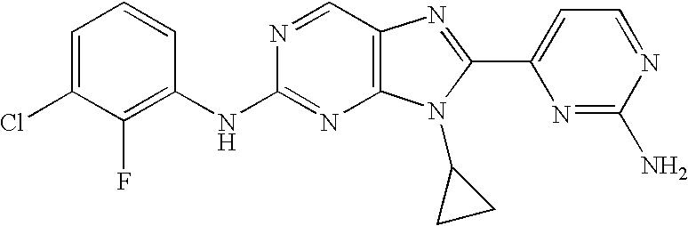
N(C1=NC2=C(C=N1)N=C(C1=CC=NC(N)=N1)N2C1CC1)C1=C(F)C(Cl)=CC=C1
